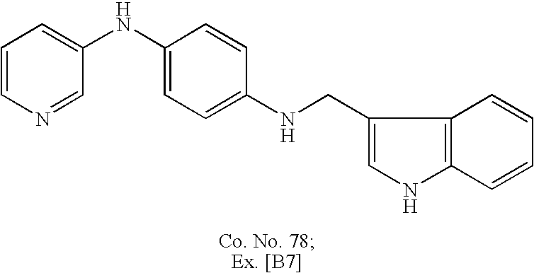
C1(NCC2=CNC3=C2C=CC=C3)=CC=C(NC2=CC=CN=C2)C=C1
